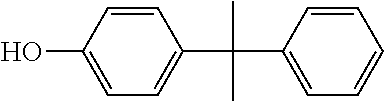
C1=CC(C(C)(C)C2=CC=C(O)C=C2)=CC=C1
